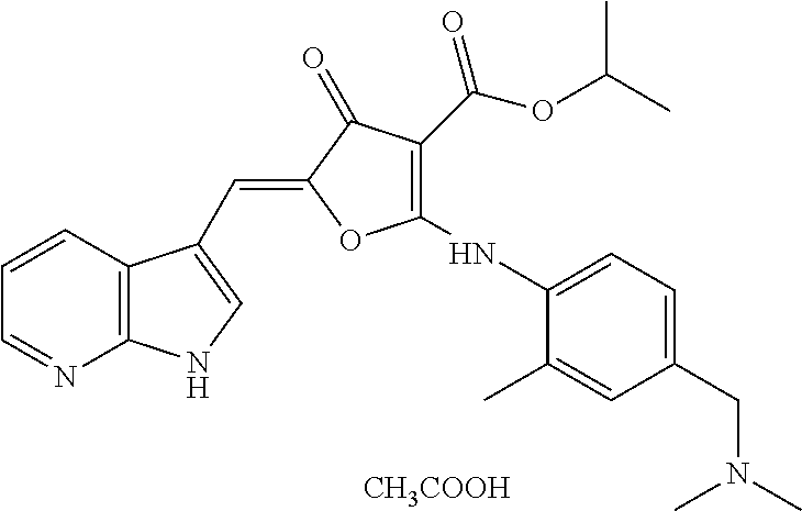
C1=CC2=C(N=C1)NC=C2C=C1C(=O)C(C(OC(C)C)=O)=C(NC2=CC=C(CN(C)C)C=C2C)O1.[CH3COOH]
